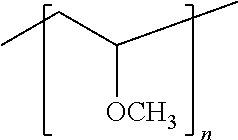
CCC(C)[OCH3]
